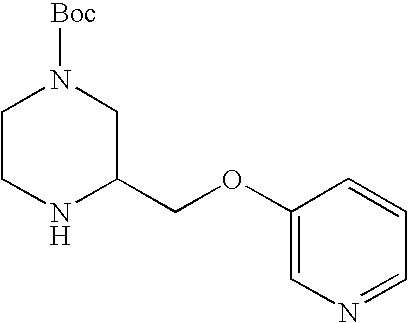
C1CNC(COC2=CN=CC=C2)CN1[Boc]
